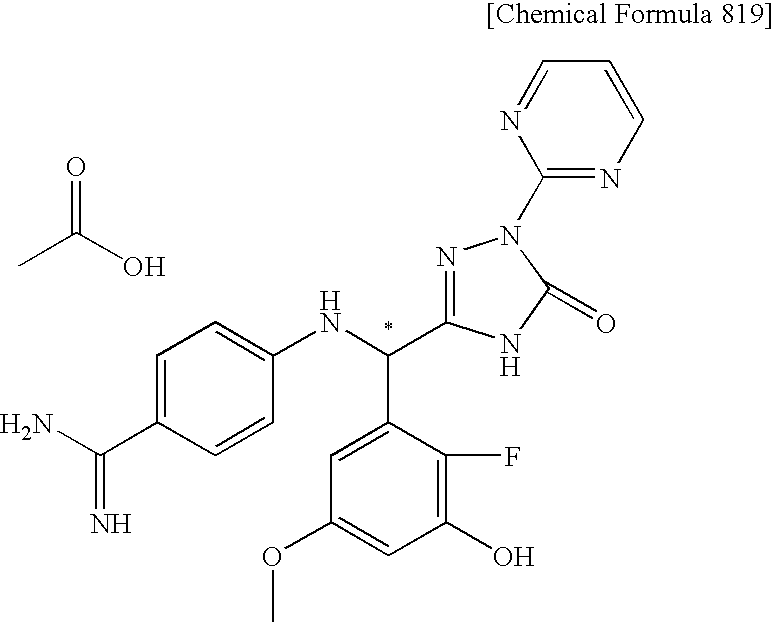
CC(O)=O.NC(C1=CC=C(NC(C2=CC(OC)=CC(O)=C2F)C2=NN(C3=NC=CC=N3)C(=O)N2)C=C1)=N
